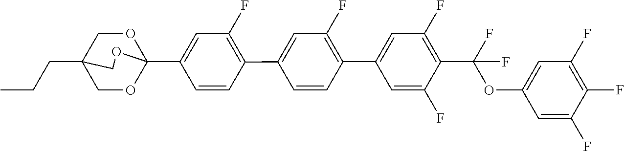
CCCC12COC(C3=CC(F)=C(C4=CC(F)=C(C5=CC(F)=C(C(OC6=CC(F)=C(F)C(F)=C6)(F)F)C(F)=C5)C=C4)C=C3)(OC1)OC2
